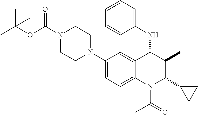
C1(N2CCN(C(OC(C)(C)C)=O)CC2)=CC=C2C(=C1)C(NC1=CC=CC=C1)C(C)C(C1CC1)N2C(C)=O
